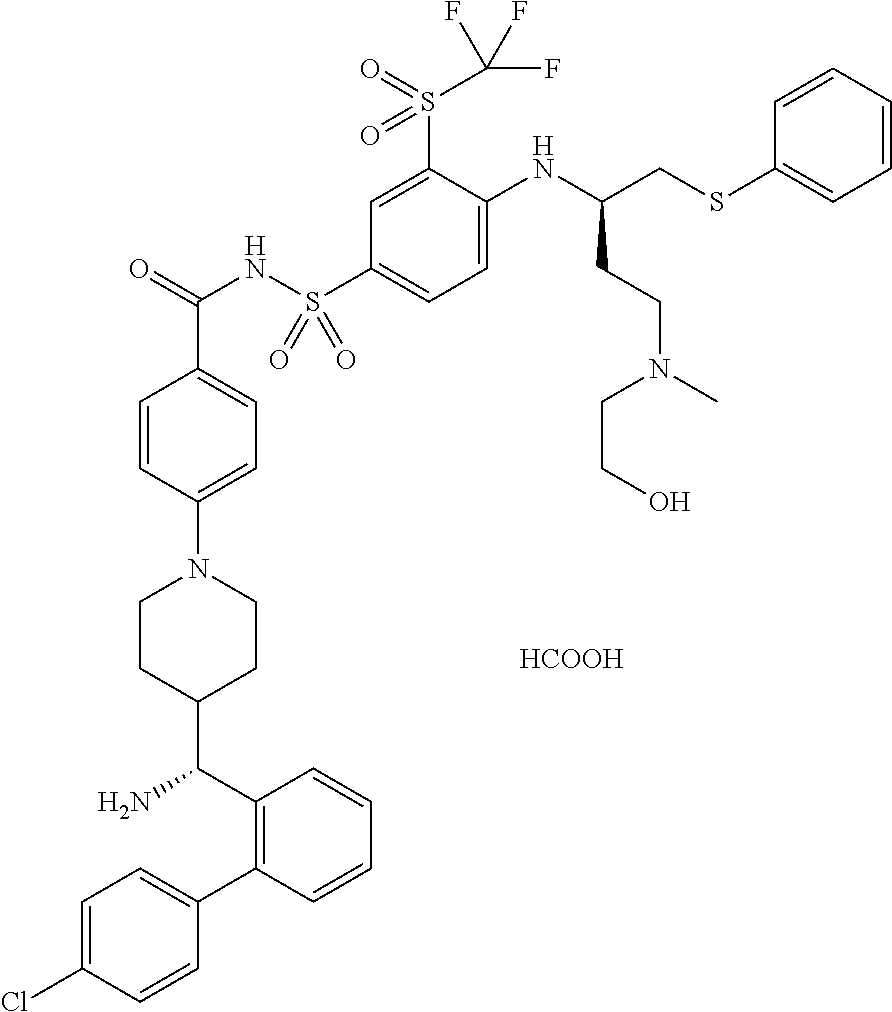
C1=C(Cl)C=CC(C2=C(C(N)C3CCN(C4=CC=C(C(=O)NS(C5=CC=C(NC(CSC6=CC=CC=C6)CCN(CCO)C)C(S(C(F)(F)F)(=O)=O)=C5)(=O)=O)C=C4)CC3)C=CC=C2)=C1.[HCOOH]
